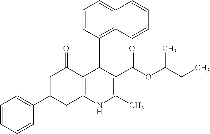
C12=CC=CC(C3C(C(OC(CC)C)=O)=C(C)NC4=C3C(=O)CC(C3=CC=CC=C3)C4)=C1C=CC=C2
